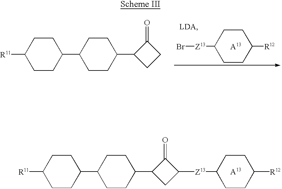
[R11]C1CCC(C2CCC(C3CC([Z13]C4CCC([R12])CC4)C3=O)CC2)CC1.[A13].[R11]C1CCC(C2CCC(C3CCC3=O)CC2)CC1.[Z13](C1CCC([R12])CC1)Br.[A13]
